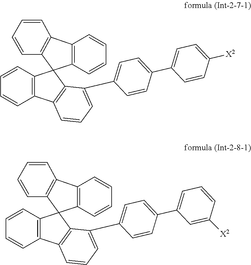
C12=C(C=CC=C1)C1(C3=C(C4=C1C(C1=CC=C(C5=CC=C([X2])C=C5)C=C1)=CC=C4)C=CC=C3)C1=C2C=CC=C1.C12=C(C=CC=C1)C1(C3=C(C4=C1C(C1=CC=C(C5=CC=CC([X2])=C5)C=C1)=CC=C4)C=CC=C3)C1=C2C=CC=C1
